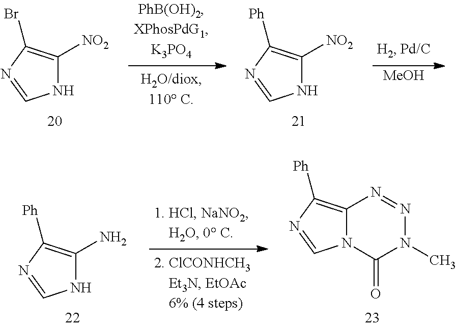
N1C([NO2])=C([Ph])N=C1.N1C([NO2])=C(Br)N=C1.[MeOH].N12C(=C([Ph])N=C1)N=NN(C)C2=O.N1C(N)=C([Ph])N=C1
